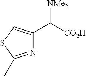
N1=C(C)SC=C1C([CO2H])[NMe2]
